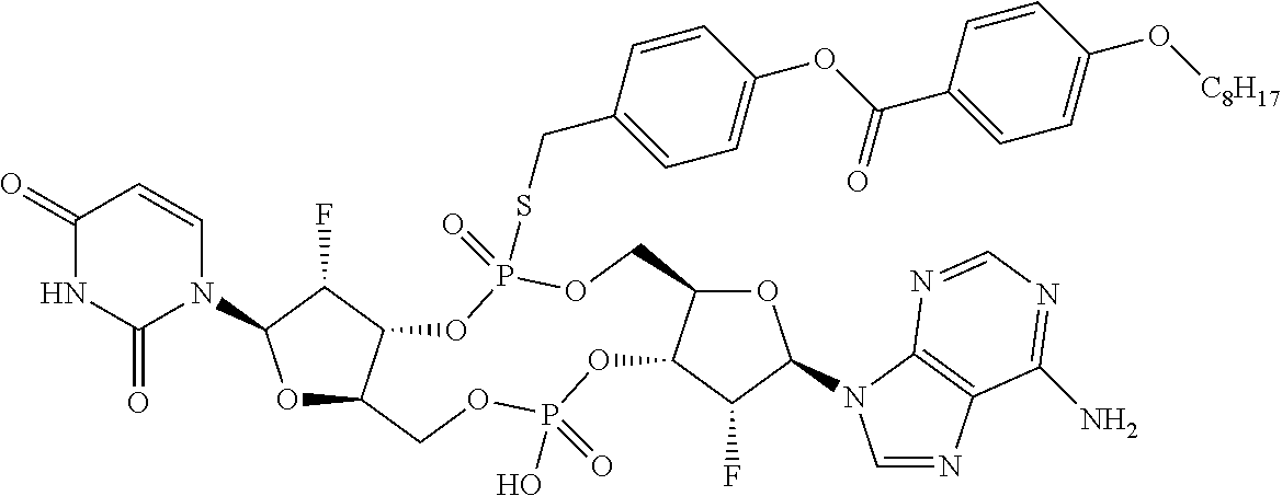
O1C2C(C(F)C1N1C=CC(=O)NC1=O)OP(=O)(SCC1=CC=C(OC(C3=CC=C(O[C8H17])C=C3)=O)C=C1)OCC1C(OP(O)(=O)OC2)C(F)C(N2C=NC3=C2N=CN=C3N)O1
